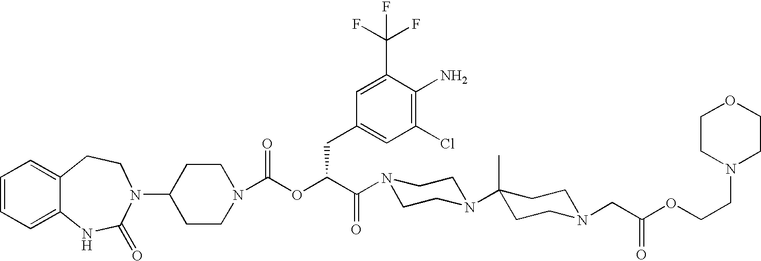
C1(N2C(=O)NC3=CC=CC=C3CC2)CCN(C(OC(C(N2CCN(C3(C)CCN(CC(OCCN4CCOCC4)=O)CC3)CC2)=O)CC2=CC(Cl)=C(N)C(C(F)(F)F)=C2)=O)CC1
